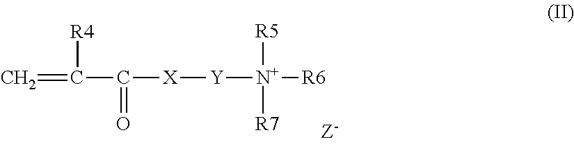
[R4]C(=C)C(=O)[X][Y][N+]([R6])([R5])[R7]
